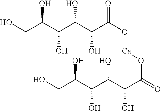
OC(C(C(C(C(O[Ca]OC(=O)C(C(C(C(CO)O)O)O)O)=O)O)O)O)CO
